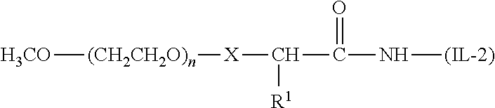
[H3CO][(CH2CH2O)n][X]C([R1])C(N[(IL-2)])=O
